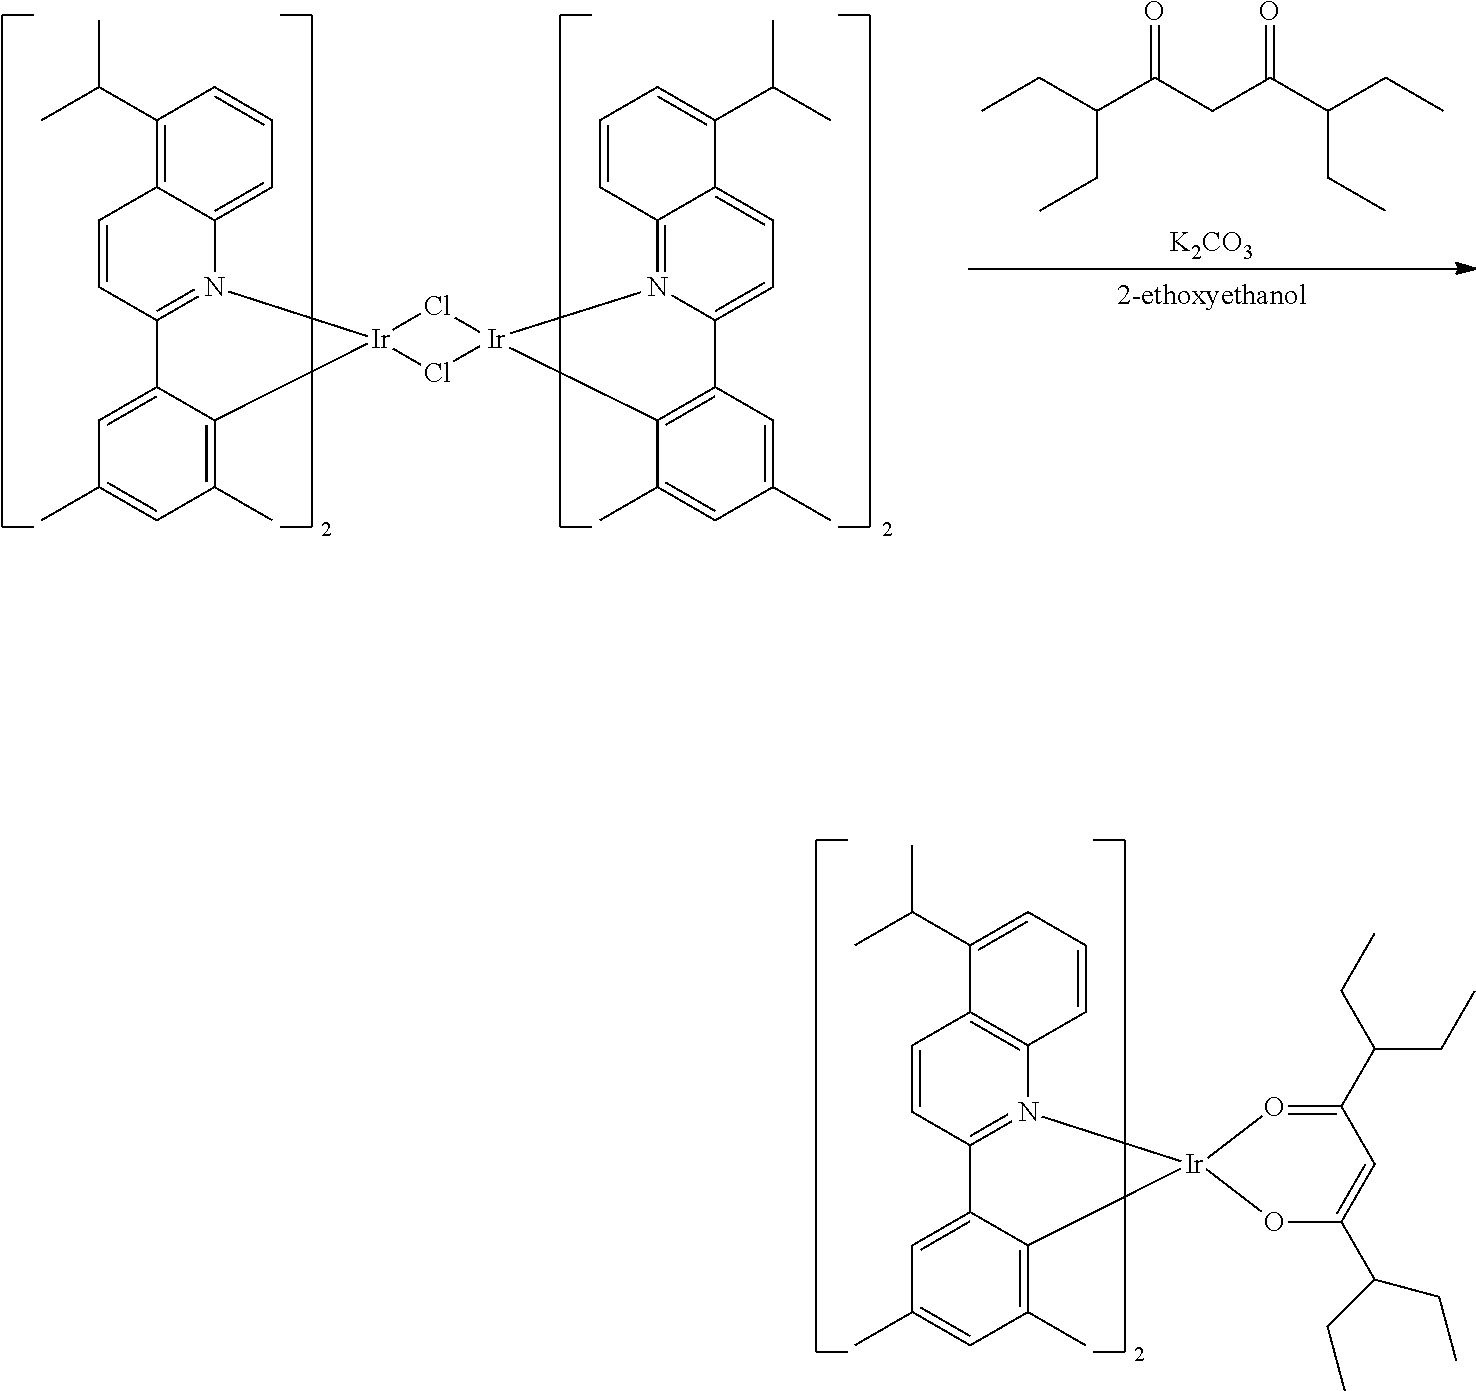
C1(C(C)C)=C2C(=CC=C1)N1=C(C=C2)C2=CC(C)=CC(C)=C2[Ir]12Cl[Ir]1(Cl2)N2=C3C(=CC=C2C2=C1C(C)=CC(C)=C2)C(C(C)C)=CC=C3.CCC(C(CC(C(CC)CC)=O)=O)CC.[K2CO3].C1(C(C)C)=CC=CC2=C1C=CC1=N2[Ir]2(C3=C(C)C=C(C)C=C13)OC(C(CC)CC)=CC(C(CC)CC)=O2
